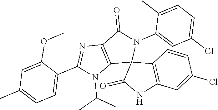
C12=C(C(=O)N(C3=CC(Cl)=CC=C3C)C13C(=O)NC1=C3C=CC(Cl)=C1)N=C(C1=CC=C(C)C=C1OC)N2C(C)C
